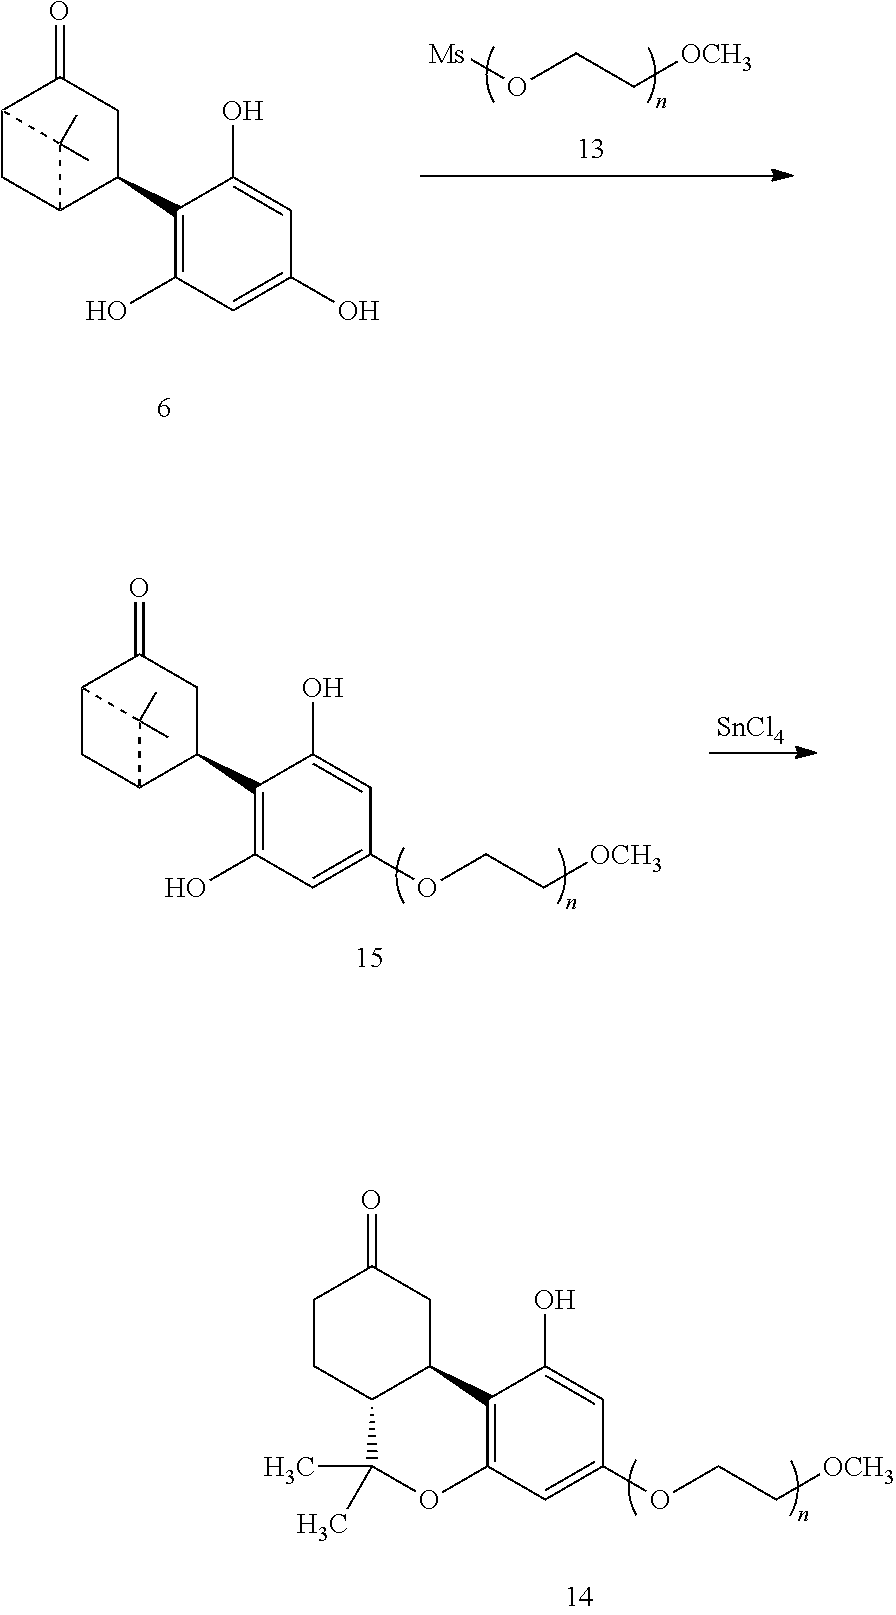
C12=C(C=C(OCC[OCH3])C=C1O)OC(C)(C)C1C2CC(=O)CC1.[Ms]OCC[OCH3].C1(C2CC(=O)C3CC2C3(C)C)=C(O)C=C(O)C=C1O.C1(C2CC(=O)C3CC2C3(C)C)=C(O)C=C(OCC[OCH3])C=C1O.[SnCl4]
